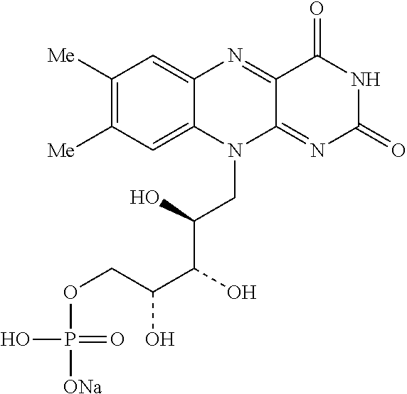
C1([Me])=C([Me])C=C2C(=C1)N=C1C(=NC(=O)NC1=O)N2CC(O)C(C(O)COP([ONa])(=O)O)O
